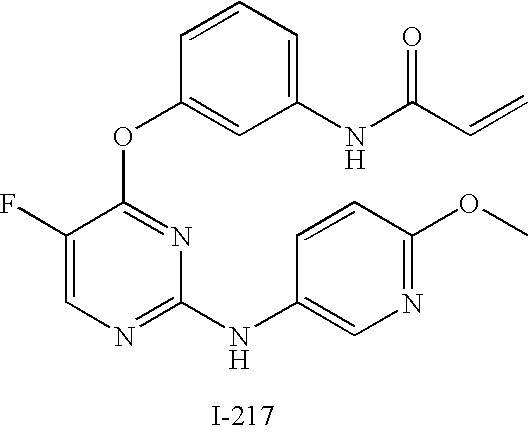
C1(F)=CN=C(NC2=CN=C(OC)C=C2)N=C1OC1=CC(NC(C=C)=O)=CC=C1
